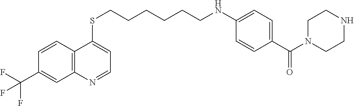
C12=C(C=CC(C(F)(F)F)=C1)C(SCCCCCCNC1=CC=C(C(N3CCNCC3)=O)C=C1)=CC=N2
